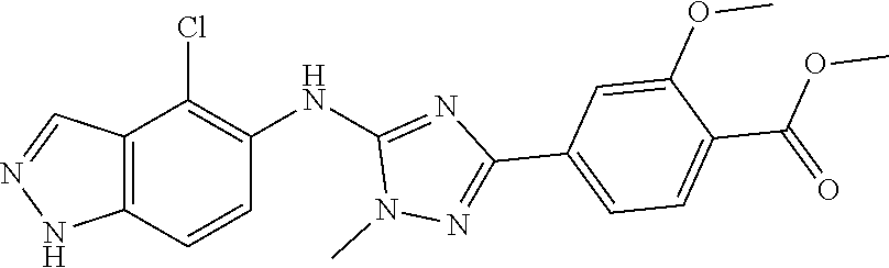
N(C1=NC(C2=CC=C(C(OC)=O)C(OC)=C2)=NN1C)C1=C(Cl)C2=C(NN=C2)C=C1
